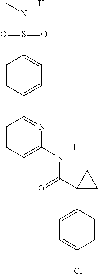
[H].N(S(=O)(=O)C1=CC=C(C2=NC(NC(=O)C3(C4=CC=C(Cl)C=C4)CC3)=CC=C2)C=C1)C.[H]
